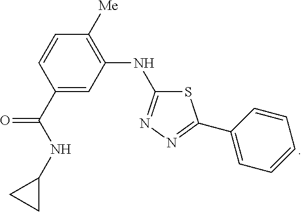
C1(NC2=NN=C(C3=CC=CC=C3)S2)=C([Me])C=CC(C(NC2CC2)=O)=C1
